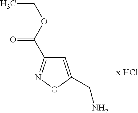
C1=C(CN)ON=C1C(=O)OCC
